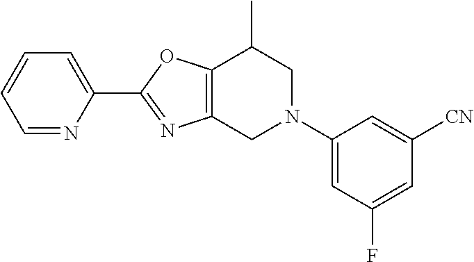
C1=NC(C2=NC3=C(O2)C(C)CN(C2=CC(F)=CC([CN])=C2)C3)=CC=C1
